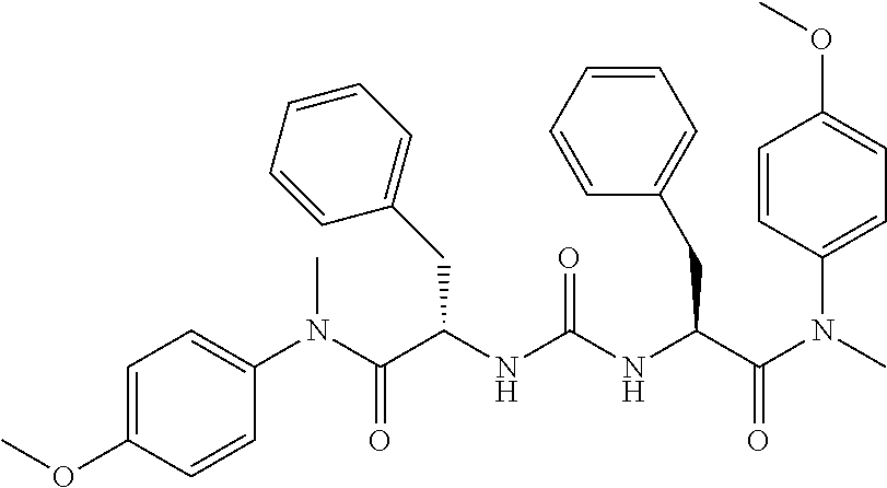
C1=C(OC)C=CC(N(C(C(NC(NC(C(N(C)C2=CC=C(OC)C=C2)=O)CC2=CC=CC=C2)=O)CC2=CC=CC=C2)=O)C)=C1
